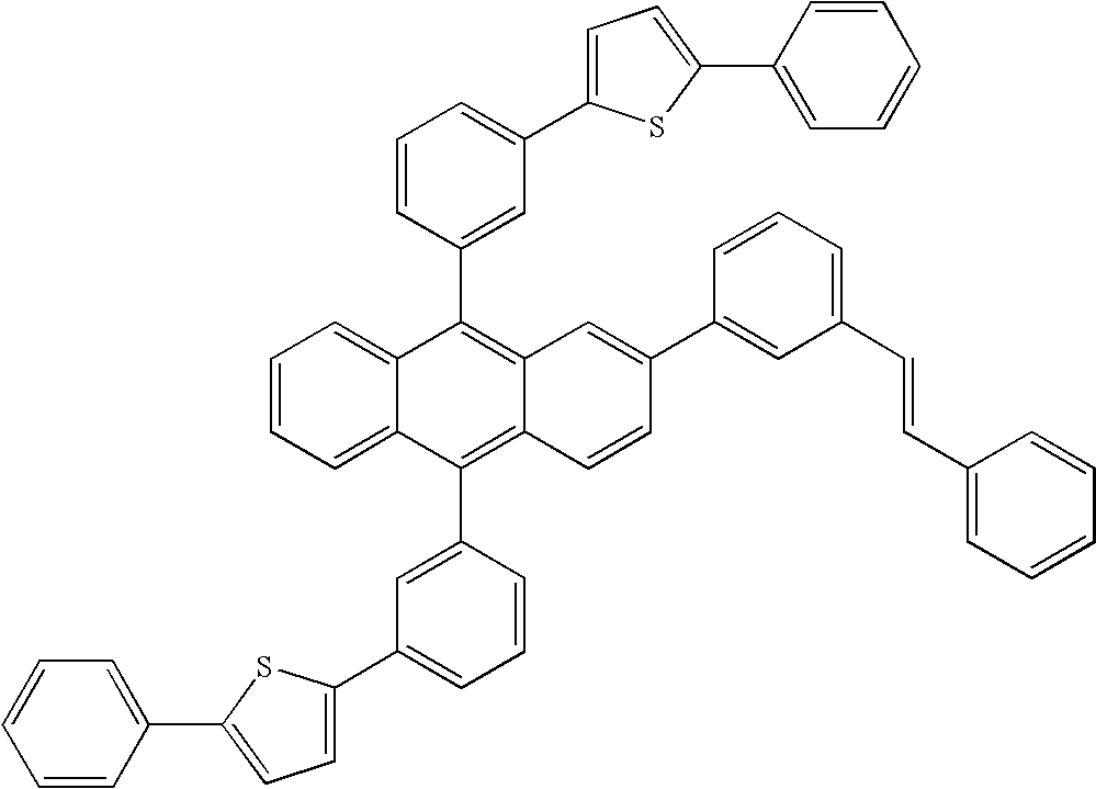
C1=CC=C(C2=CC=C(C3=CC=CC=C3)S2)C=C1C1=C2C(=C(C3=CC(C4=CC=C(C5=CC=CC=C5)S4)=CC=C3)C3=CC=CC=C13)C=CC(C1=CC(C=CC3=CC=CC=C3)=CC=C1)=C2
